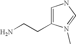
C1=C(CCN)N(C)=CN1
